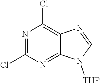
N1=C(Cl)N=C2C(=C1Cl)N=CN2[THP]
